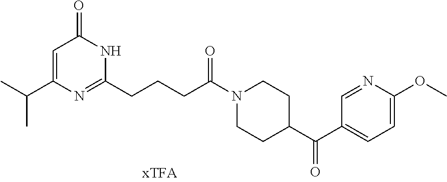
C1=C(C(C)C)N=C(CCCC(N2CCC(C(C3=CC=C(OC)N=C3)=O)CC2)=O)NC1=O
